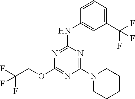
FC(COC1=NC(N2CCCCC2)=NC(NC2=CC(C(F)(F)F)=CC=C2)=N1)(F)F
